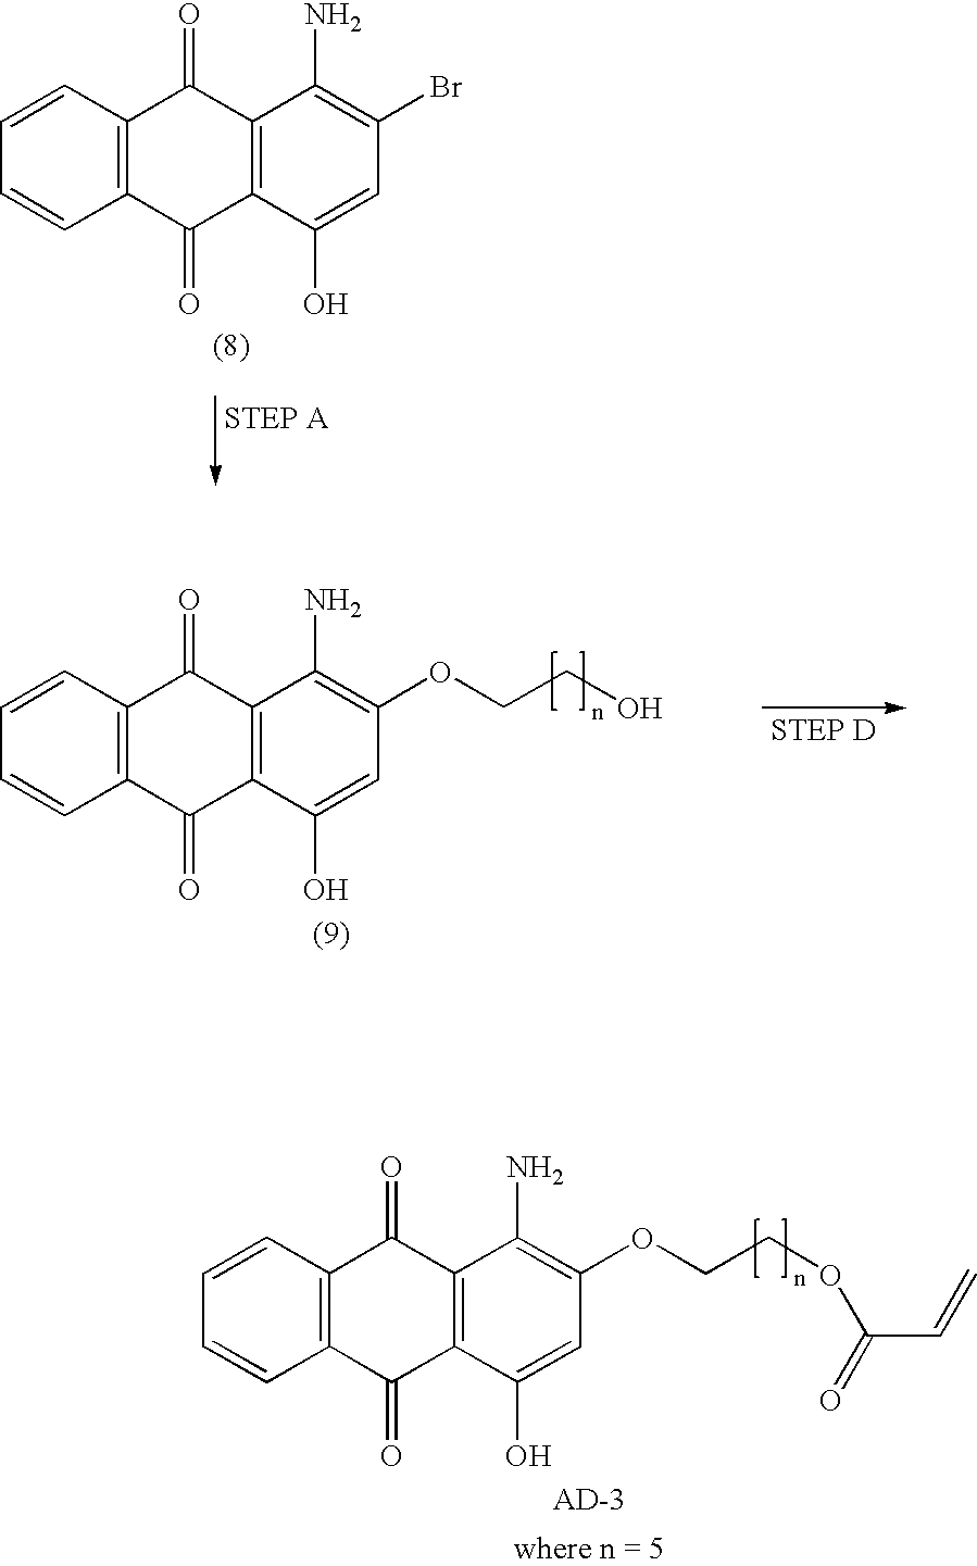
C12=C(C=CC=C1)C(=O)C1=C(C2=O)C(O)=CC(Br)=C1N.C12=C(C=CC=C1)C(=O)C1=C(C2=O)C(O)=CC(OCCO)=C1N.C12=C(C=CC=C1)C(=O)C1=C(C2=O)C(O)=CC(OCCOC(C=C)=O)=C1N
